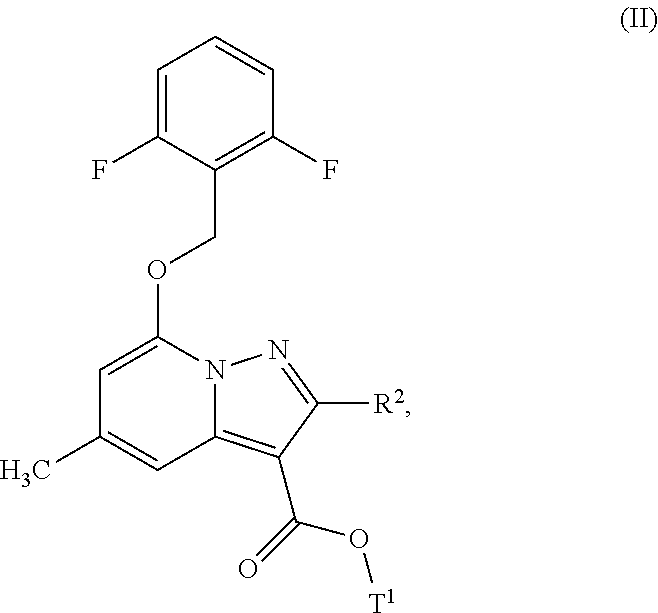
C1=C(OCC2=C(F)C=CC=C2F)N2C(=C(C(O[T1])=O)C([R2])=N2)C=C1C
